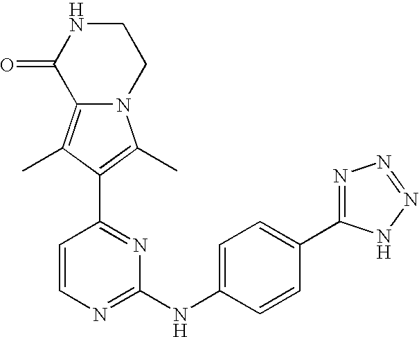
N12C(=C(C)C(C3=NC(NC4=CC=C(C5=NN=NN5)C=C4)=NC=C3)=C1C)C(=O)NCC2
